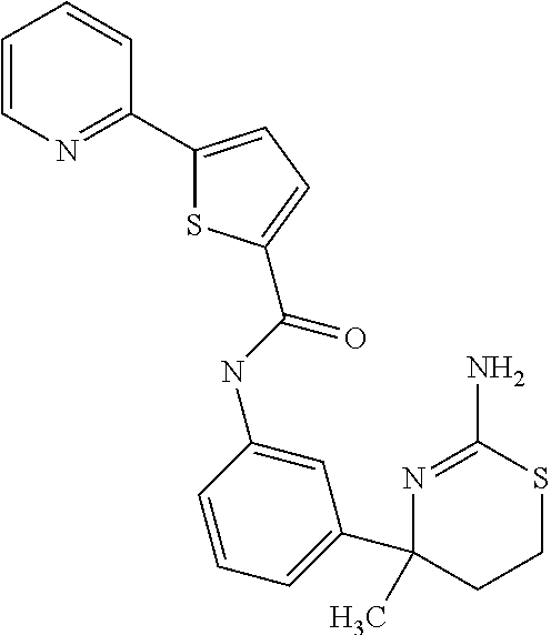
N(C1=CC(C2(C)CCSC(N)=N2)=CC=C1)C(=O)C1=CC=C(C2=NC=CC=C2)S1
